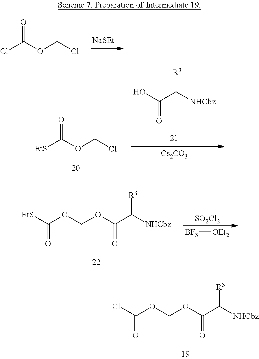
ClC(OCCl)=O.[NaSEt].[EtS]C(OCCl)=O.OC(C([NHCbz])[R3])=O.[Cs2CO3].O(C(C([NHCbz])[R3])=O)COC([EtS])=O.[SO2Cl2].[BF3][OEt2].O(C(C([NHCbz])[R3])=O)COC(Cl)=O
